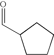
C1CCCC1C=O
